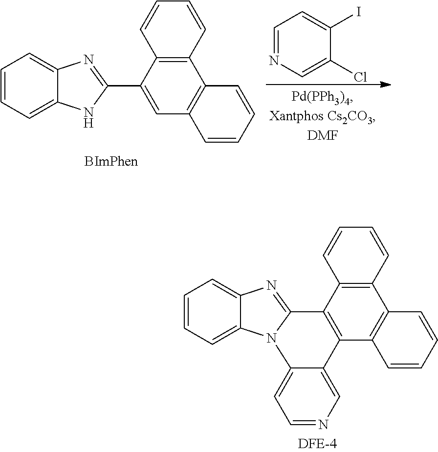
C1=CC2=C(C=C1)C(C1=NC3=CC=CC=C3N1)=CC1=C2C=CC=C1.C1=NC=C(Cl)C(I)=C1.C1=CC2=C(C=C1)C1=C(C3=C2C=CC=C3)C2=CN=CC=C2N2C1=NC1=CC=CC=C12
